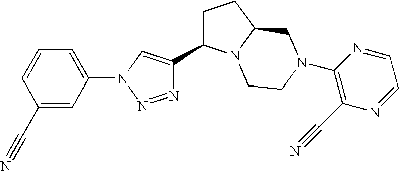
N1=NN(C2=CC=CC(C#N)=C2)C=C1C1CCC2N1CCN(C1=C(C#N)N=CC=N1)C2
